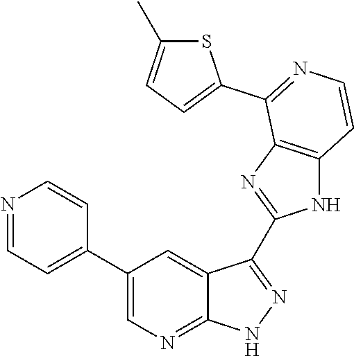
N1=CC=C(C2=CN=C3C(=C2)C(C2=NC4=C(N2)C=CN=C4C2=CC=C(C)S2)=N[N H]3)C=C1
